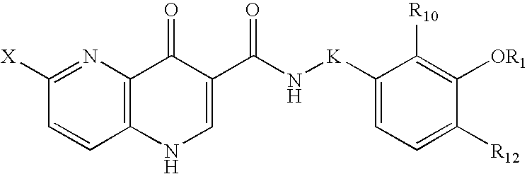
C1([X])=NC2=C(C=C1)NC=C(C(N[K]C1=CC=C([R12])C([OR1])=C1[R10])=O)C2=O
